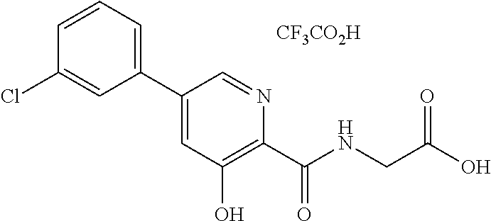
C1=CC=C(C2=CC(O)=C(C(=O)NCC(O)=O)N=C2)C=C1Cl.[CF3CO2H]
